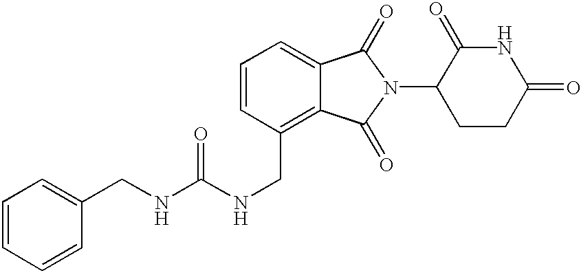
N1C(=O)CCC(N2C(=O)C3=CC=CC(CNC(=O)NCC4=CC=CC=C4)=C3C2=O)C1=O
